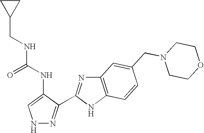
N1N=C(C2=NC3=C(N2)C=CC(CN2CCOCC2)=C3)C(NC(=O)NCC2CC2)=C1
